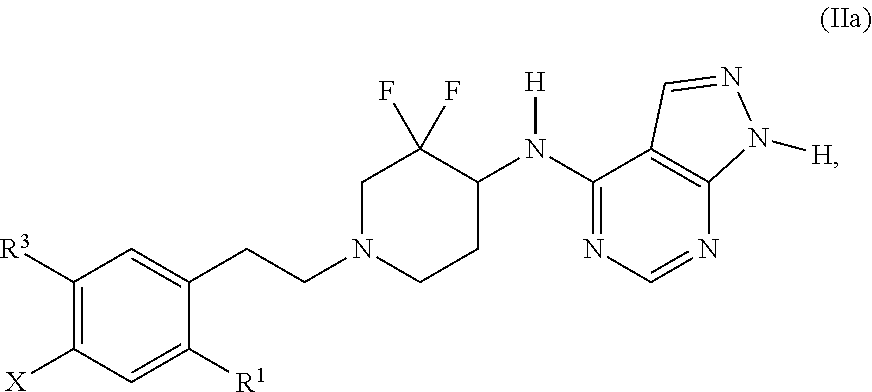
C1([R3])=C([X])C=C([R1])C(CCN2CCC(N([H])C3=NC=NC4=C3C=NN4[H])C(F)(F)C2)=C1
